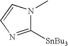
C1([SnBu3])=NC=CN1C
